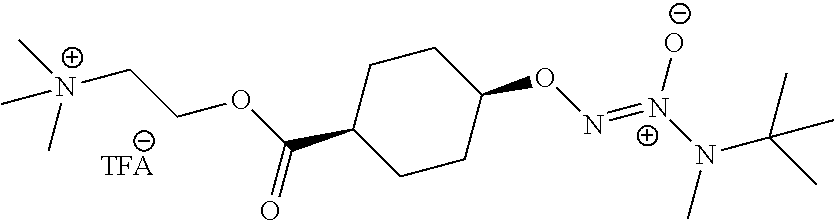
C1CC(ON=[N+]([O-])N(C(C)(C)C)C)CCC1C(=O)OCC[N+](C)(C)C
